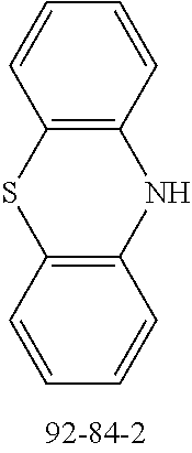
C12=C(C=CC=C1)NC1=C(S2)C=CC=C1
